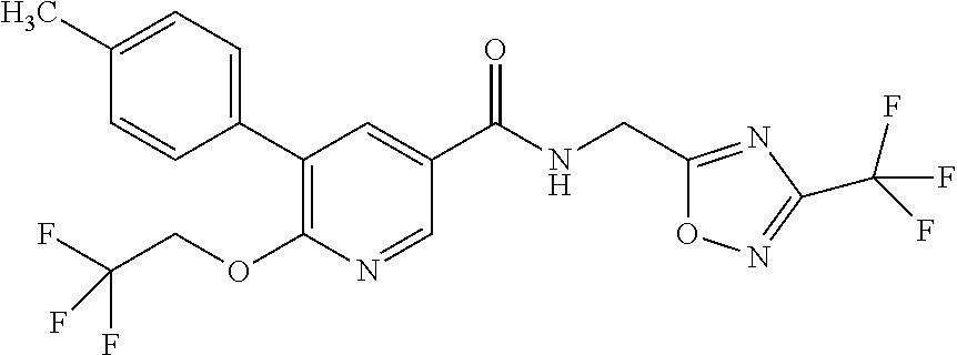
C1(C2=CC=C(C)C=C2)=C(OCC(F)(F)F)N=CC(C(NCC2=NC(C(F)(F)F)=NO2)=O)=C1
